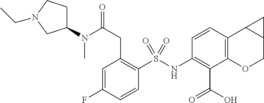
C1(NS(C2=C(CC(N(C3CCN(CC)C3)C)=O)C=C(F)C=C2)(=O)=O)=C(C(=O)O)C2=C(C=C1)C1C(CO2)C1
